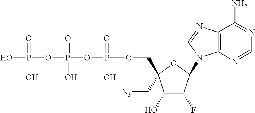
C1(O)C(F)C(N2C3=C(N=C2)C(N)=NC=N3)OC1(COP(OP(OP(O)(=O)O)(=O)O)(=O)O)C[N3]
